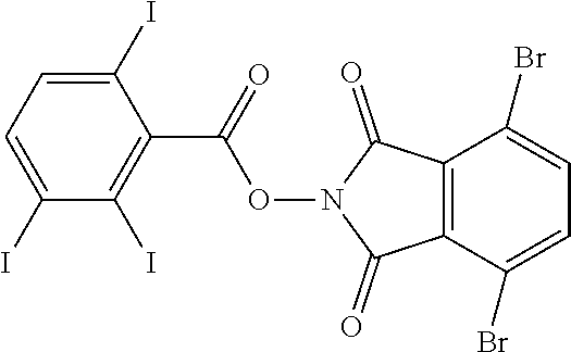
C1(I)=CC=C(I)C(I)=C1C(=O)ON1C(=O)C2=C(C1=O)C(Br)=CC=C2Br
